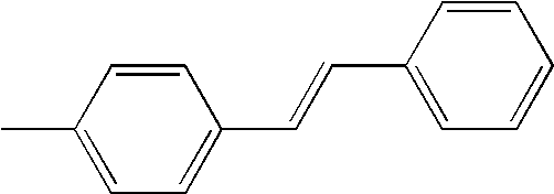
C1=C(C=CC2=CC=CC=C2)C=CC(C)=C1
